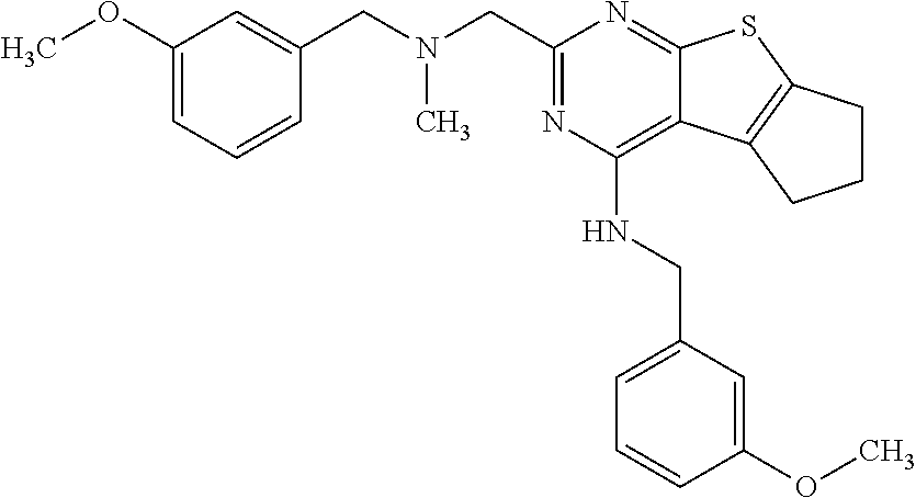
C1(OC)=CC=CC(CN(CC2=NC(NCC3=CC=CC(OC)=C3)=C3C(=N2)SC2=C3CCC2)C)=C1
